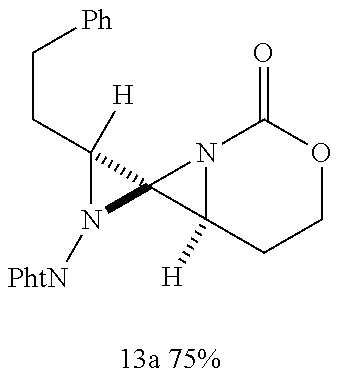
N12C([H])(CCOC1=O)C21C(CC[Ph])([H])N1[PhtN]
